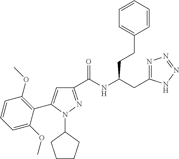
C1(C(NC(CC2=NN=NN2)CCC2=CC=CC=C2)=O)=NN(C2CCCC2)C(C2=C(OC)C=CC=C2OC)=C1
